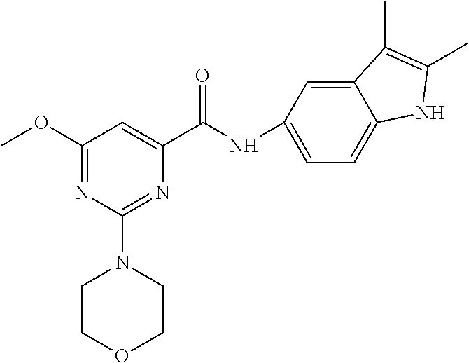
N(C(C1=CC(OC)=NC(N2CCOCC2)=N1)=O)C1=CC=C2C(=C1)C(C)=C(C)N2
